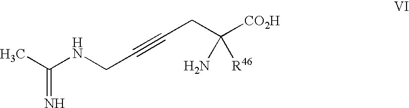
CC(NCC#CCC([CO2H])([R46])N)=N
